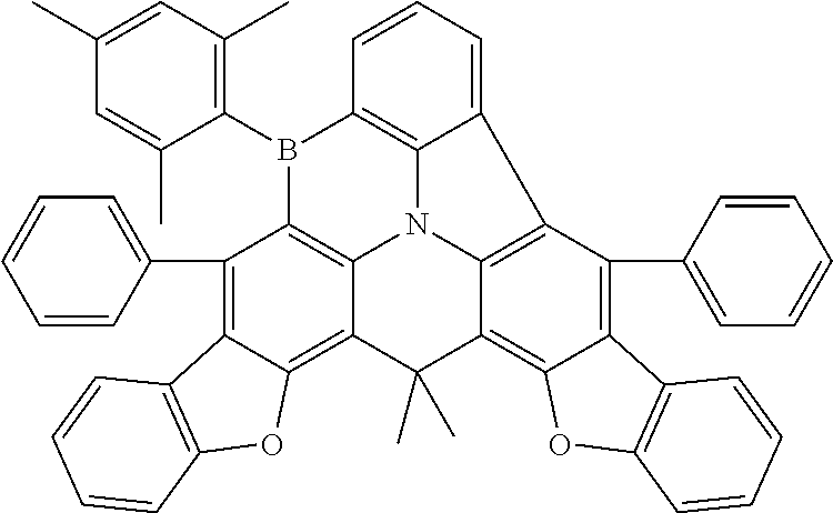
C1(C2=CC=CC=C2)=C2C(=C3C4=C1B(C1=C(C)C=C(C)C=C1C)C1=C5N4C4=C(C(C6=CC=CC=C6)=C6C(=C4C3(C)C)OC3=C6C=CC=C3)C5=CC=C1)OC1=C2C=CC=C1
